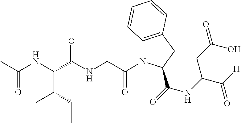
CC(NC(C(NCC(=O)N1C2=C(CC1C(=O)NC(C([H])=O)CC(=O)O)C=CC=C2)=O)C(CC)C)=O
